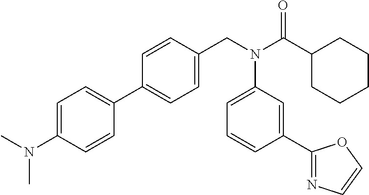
C1=C(N(C)C)C=CC(C2=CC=C(CN(C(C3CCCCC3)=O)C3=CC=CC(C4=NC=CO4)=C3)C=C2)=C1
